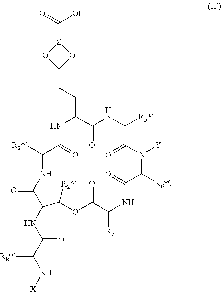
C(C1C(=O)NC([R5*])C(=O)N([Y])C([R6*])C(=O)NC([R7])C(=O)OC([R2*])C(NC(C(N[X])[R8*])=O)C(=O)NC([R3*])C(=O)N1)CC1O[Z](C(O)=O)O1
